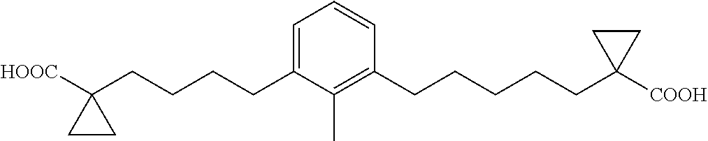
C1=C(CCCCC2([HOOC])CC2)C(C)=C(CCCCCC2([COOH])CC2)C=C1
